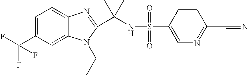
C1=C(C(F)(F)F)C=C2C(=C1)N=C(C(NS(=O)(=O)C1=CN=C(C#N)C=C1)(C)C)N2CC
